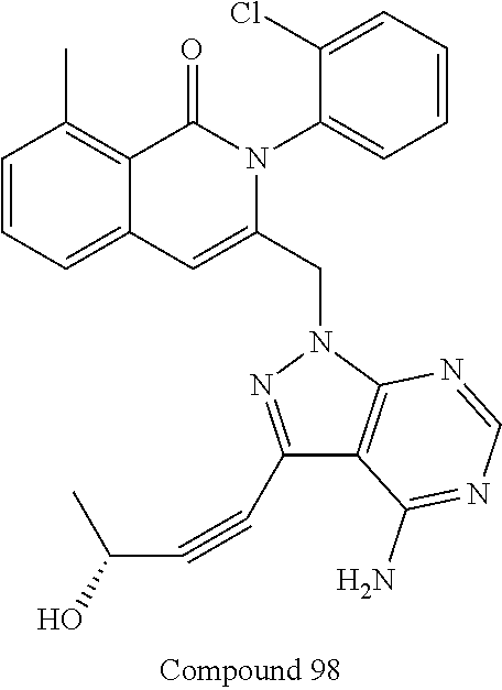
C1=CC=C2C(=C1C)C(=O)N(C1=CC=CC=C1Cl)C(CN1N=C(C#CC(C)O)C3=C1N=CN=C3N)=C2
